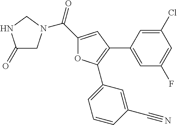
C(C1=CC(C2=CC(F)=CC(Cl)=C2)=C(C2=CC=CC(C#N)=C2)O1)(=O)N1CC(=O)NC1
